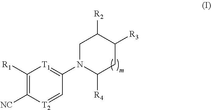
C1([R1])=C([NC])[T2]=CC(N2C([R4])CC([R3])C([R2])C2)=[T1]1
